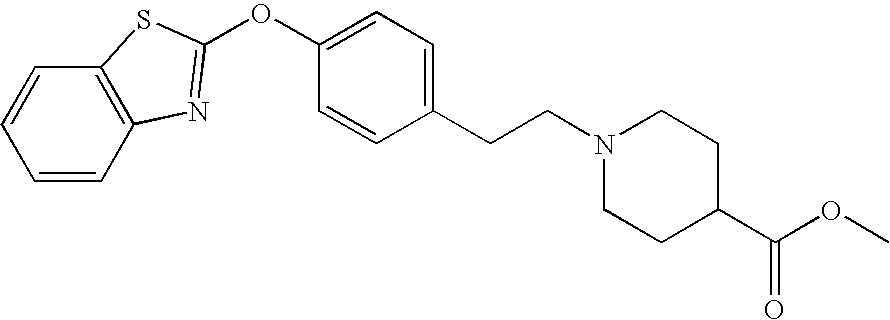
C1=CC2=C(C=C1)SC(OC1=CC=C(CCN3CCC(C(OC)=O)CC3)C=C1)=N2
